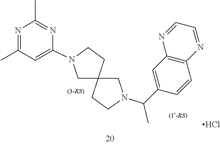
C12(CN(C(C3=CC4=C(C=C3)N=CC=N4)C)CC1)CCN(C1=CC(C)=NC(C)=N1)C2.Cl
